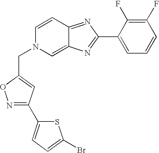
C1(C2=NC3=CN(CC4=CC(C5=CC=C(Br)S5)=NO4)C=CC3=N2)=CC=CC(F)=C1F
